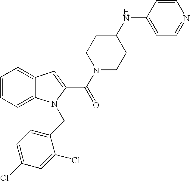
C1=C2C(=CC=C1)N(CC1=CC=C(Cl)C=C1Cl)C(C(=O)N1CCC(NC3=CC=NC=C3)CC1)=C2
